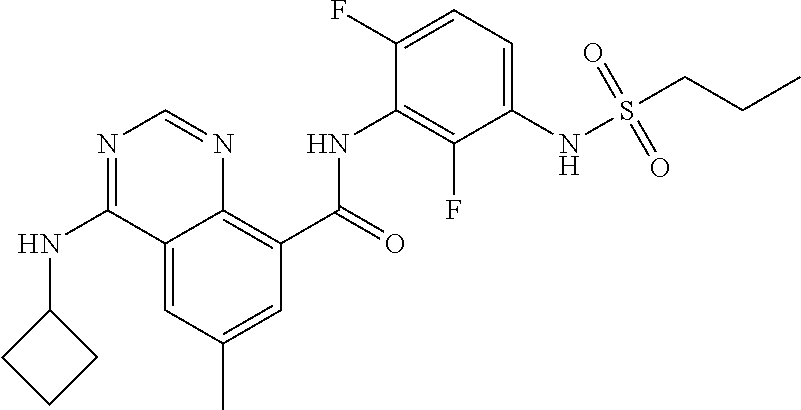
O=C(NC1=C(F)C(NS(CCC)(=O)=O)=CC=C1F)C1=C2C(=CC(C)=C1)C(NC1CCC1)=NC=N2
